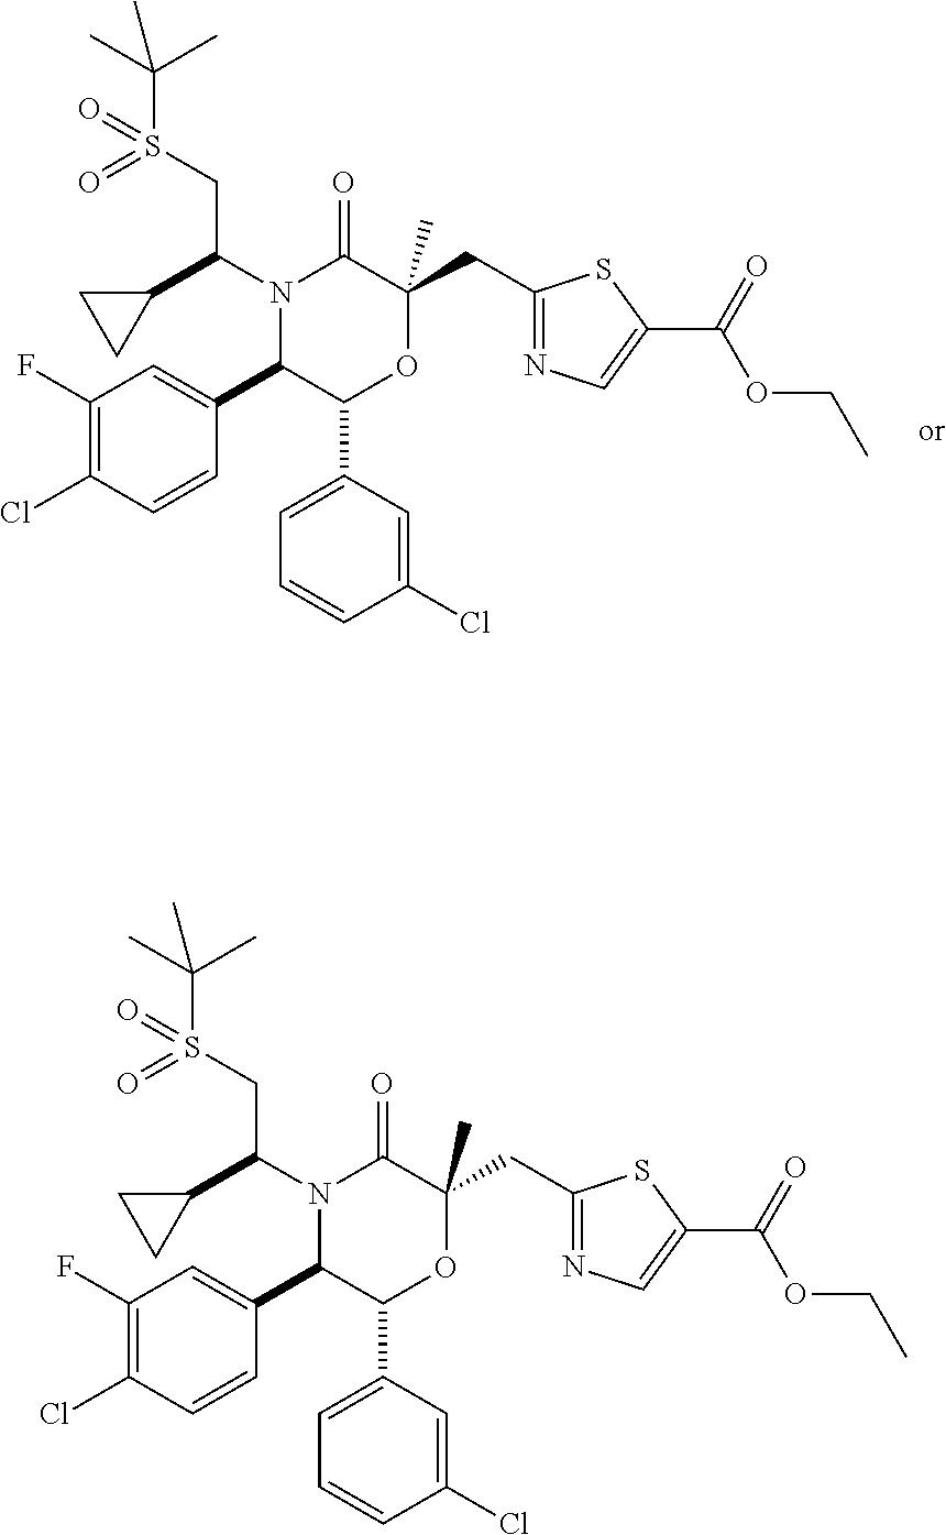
C1(F)=C(Cl)C=CC(C2C(C3=CC=CC(Cl)=C3)OC(CC3=NC=C(C(OCC)=O)S3)(C)C(=O)N2C(C2CC2)CS(C(C)(C)C)(=O)=O)=C1.C1(F)=C(Cl)C=CC(C2C(C3=CC=CC(Cl)=C3)OC(CC3=NC=C(C(OCC)=O)S3)(C)C(=O)N2C(C2CC2)CS(C(C)(C)C)(=O)=O)=C1
